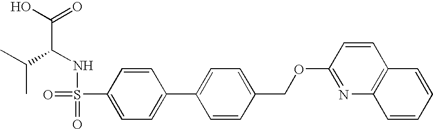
OC(=O)C(NS(=O)(=O)C1=CC=C(C2=CC=C(COC3=NC4=C(C=C3)C=CC=C4)C=C2)C=C1)C(C)C
